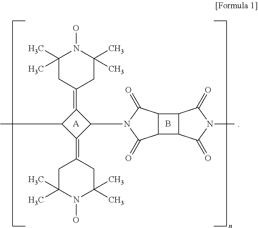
CC1C(=C2CC(C)(C)N(O)C(C)(C)C2)C(N2C(=O)C3C(C2=O)C2C3C(=O)N(C)C2=O)C1=C1CC(C)(C)N(O)C(C)(C)C1.[A].B
